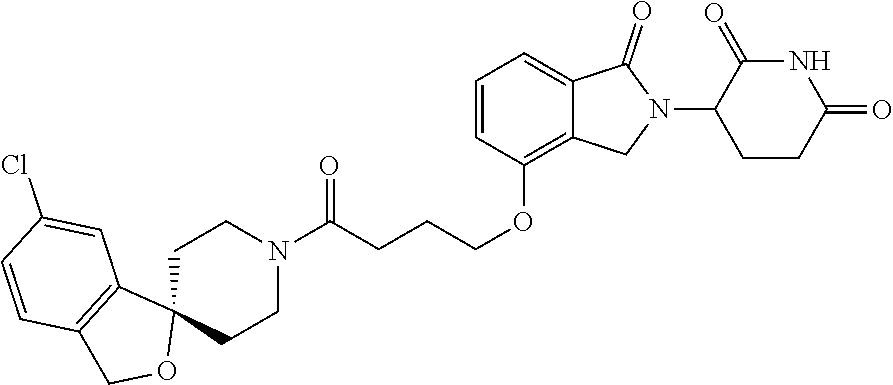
N1C(=O)C(N2C(=O)C3=CC=CC(OCCCC(N4CCC5(CC4)C4=C(CO5)C=CC(Cl)=C4)=O)=C3C2)CCC1=O
